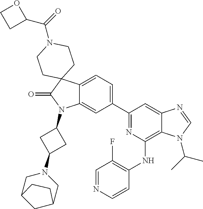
C12=CC=C(C3=NC(NC4=C(F)C=NC=C4)=C4C(=C3)N=CN4C(C)C)C=C1N(C1CC(N3CC4CC(C3)CC4)C1)C(=O)C21CCN(C(=O)C2OCC2)CC1
